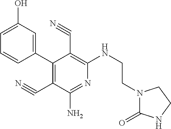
C1(C2=C(C#N)C(N)=NC(NCCN3C(=O)NCC3)=C2C#N)=CC(O)=CC=C1
